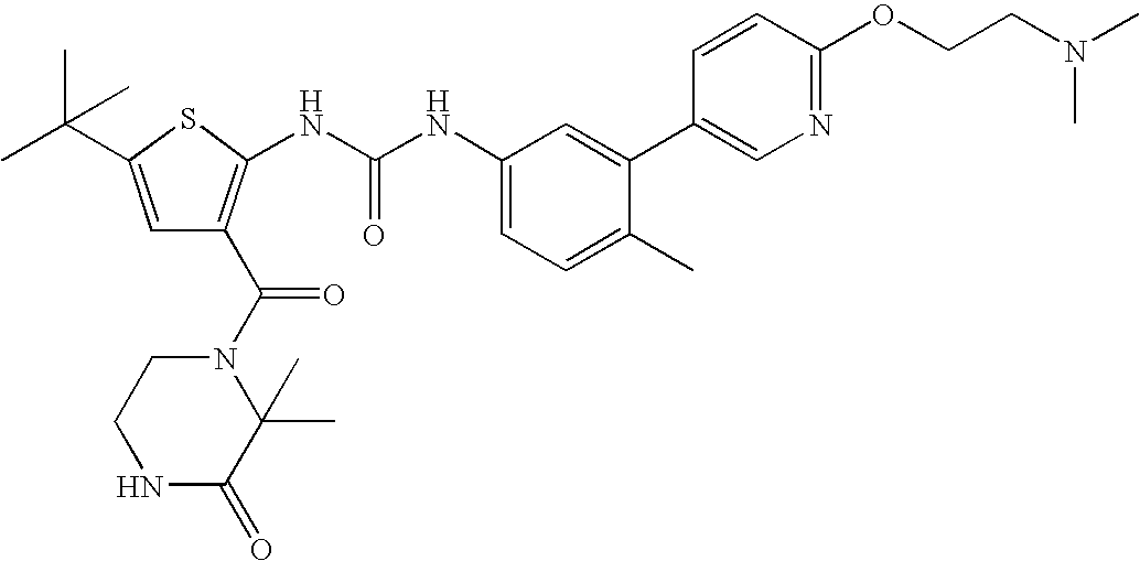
N1C(=O)C(C)(C)N(C(=O)C2=C(NC(NC3=CC=C(C)C(C4=CN=C(OCCN(C)C)C=C4)=C3)=O)SC(C(C)(C)C)=C2)CC1
